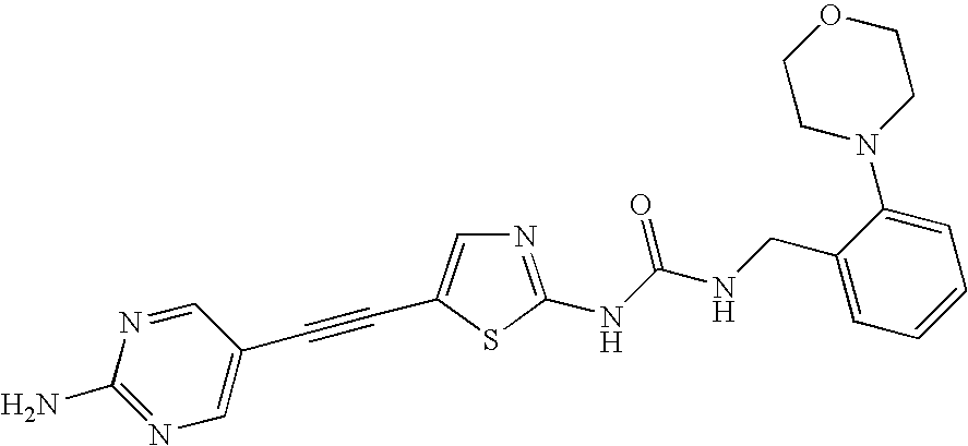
N1=C(NC(NCC2=CC=CC=C2N2CCOCC2)=O)SC(C#CC2=CN=C(N)N=C2)=C1
